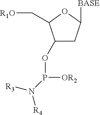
C1(OP([OR2])N([R3])[R4])CC([BASE])OC1C[R1O]
